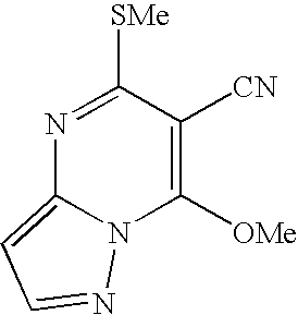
C1([OMe])=C([CN])C([SMe])=NC2=CC=NN12
